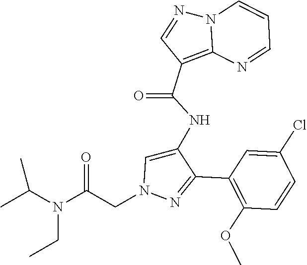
C1(C2=NN(CC(N(C(C)C)CC)=O)C=C2NC(C2=C3N(N=C2)C=CC=N3)=O)=C(OC)C=CC(Cl)=C1
